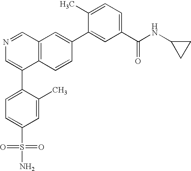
C12=C(C=CC(C3=CC(C(NC4CC4)=O)=CC=C3C)=C1)C(C1=CC=C(S(N)(=O)=O)C=C1C)=CN=C2
